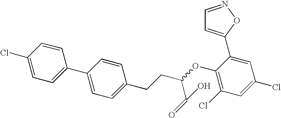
C1=CC(Cl)=CC=C1C1=CC=C(CCC(OC2=C(Cl)C=C(Cl)C=C2C2=CC=NO2)C(=O)O)C=C1
